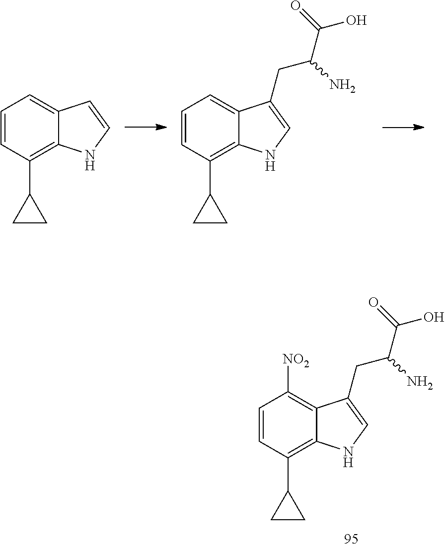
C1=CC(C2CC2)=C2C(=C1)C=CN2.C1=CC(C2CC2)=C2C(=C1)C(CC(N)C(O)=O)=CN2.C1=CC(C2CC2)=C2C(=C1[NO2])C(CC(N)C(O)=O)=CN2
